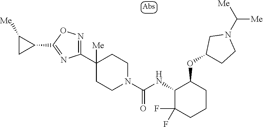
C1([Me])(C2=NOC(C3C([Me])C3)=N2)CCN(C(NC2C(F)(F)CCCC2OC2CCN(C([Me])[Me])C2)=O)CC1
